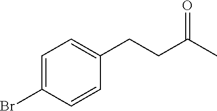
C1=C(Br)C=CC(CCC(=O)C)=C1
